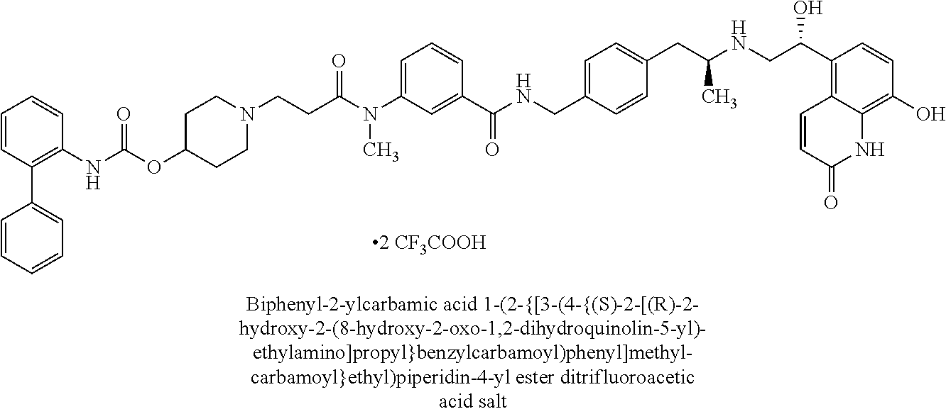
N(C)(C1=CC=CC(C(NCC2=CC=C(CC(NCC(C3=C4C=CC(=O)NC4=C(O)C=C3)O)C)C=C2)=O)=C1)C(CCN1CCC(OC(=O)NC2=C(C3=CC=CC=C3)C=CC=C2)CC1)=O
